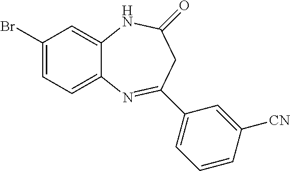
C1(Br)=CC=C2C(=C1)NC(=O)CC(C1=CC=CC([CN])=C1)=N2
